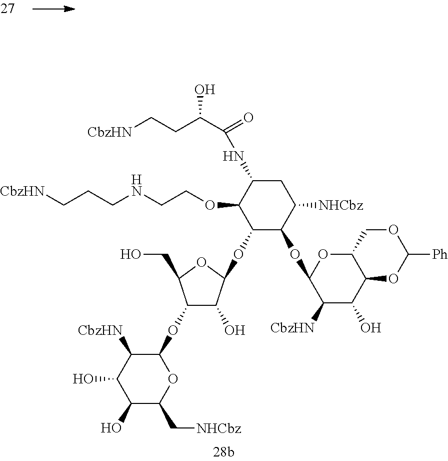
[CbzHN]CCC(C(=O)NC1C(OCCNCCC[CbzHN])C(OC2C(O)C(OC3C([CbzHN])C(O)C(O)C(C[NHCbz])O3)C(CO)O2)C(OC2C([CbzHN])C(O)C3C(O2)COC([Ph])O3)C([NHCbz])C1)O
